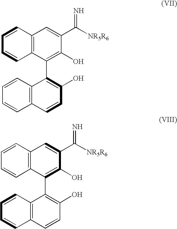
C1=CC2=C(C=C1)C=CC(O)=C2C1=C(O)C(C([NR5R6])=N)=CC2=C1C=CC=C2.C1=CC2=C(C=C1)C=CC(O)=C2C1=C(O)C(C([NR5R6])=N)=CC2=C1C=CC=C2
